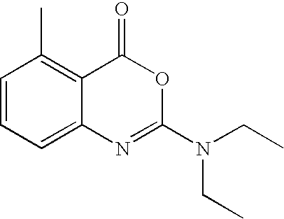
C1=CC=C2C(=C1C)C(=O)OC(N(CC)CC)=N2
